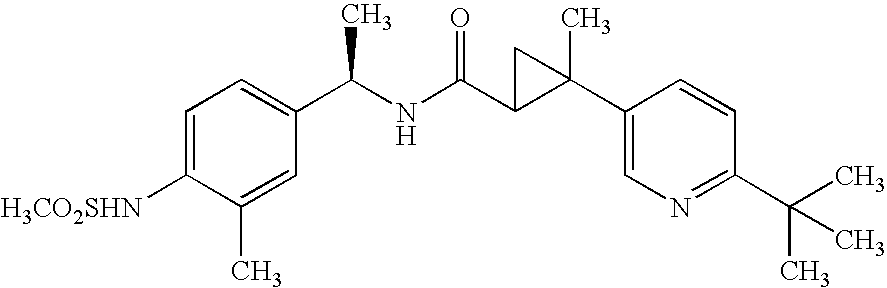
[H3CO2SHN]C1=CC=C(C(NC(=O)C2C(C3=CN=C(C(C)(C)C)C=C3)(C)C2)C)C=C1C
